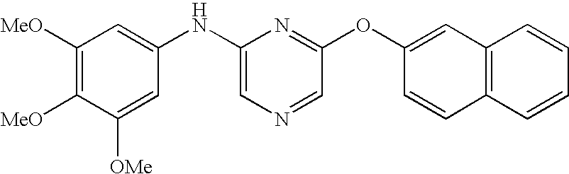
C1([MeO])=C([MeO])C([OMe])=CC(NC2=CN=CC(OC3=CC4=C(C=C3)C=CC=C4)=N2)=C1
